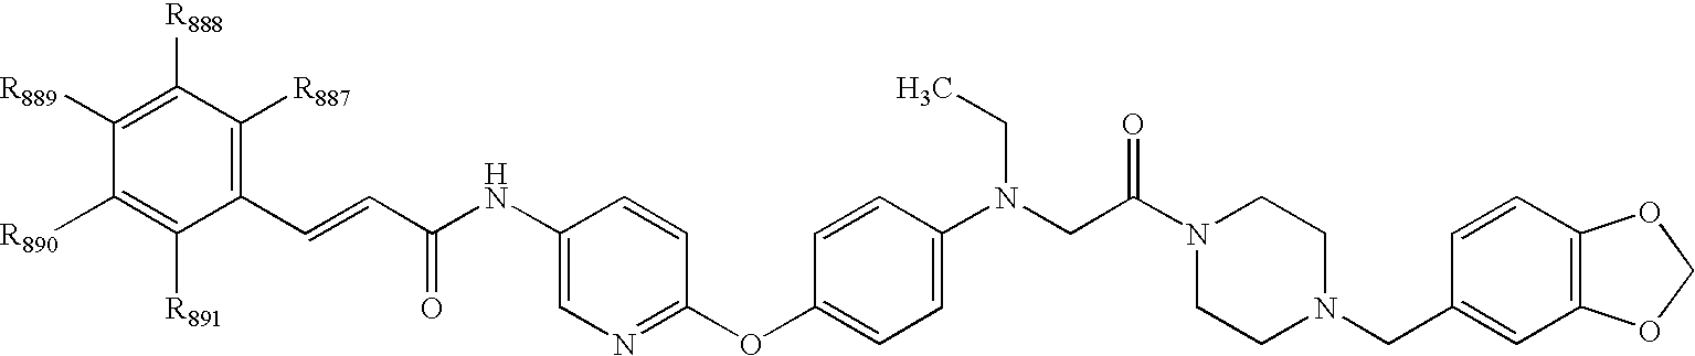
C(C(NC1=CN=C(OC2=CC=C(N(CC)CC(=O)N3CCN(CC4=CC5=C(C=C4)OCO5)CC3)C=C2)C=C1)=O)=CC1=C([R887])C([R888])=C([R889])C([R890])=C1[R891]
